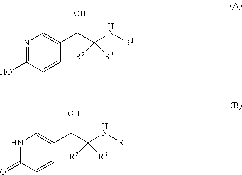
C1(C(C(N[R1])([R2])[R3])O)=CN=C(O)C=C1.C1(C(C(N[R1])([R2])[R3])O)=CNC(=O)C=C1
